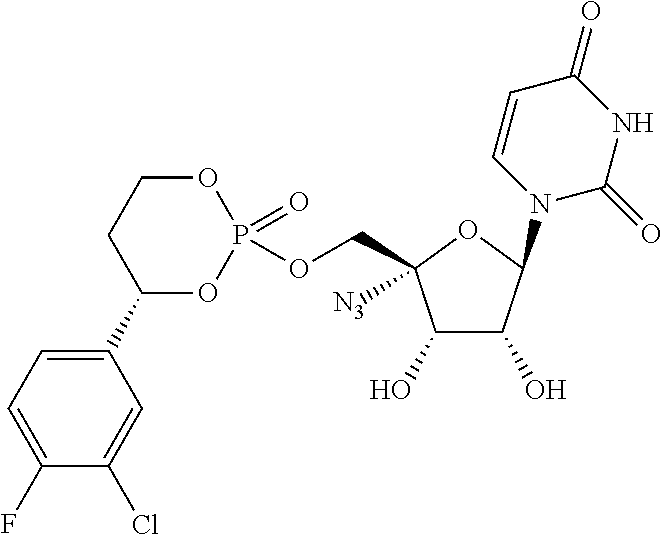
C1(O)C(O)C(N2C=CC(=O)NC2=O)OC1(COP1(=O)OCCC(C2=CC=C(F)C(Cl)=C2)O1)[N3]
